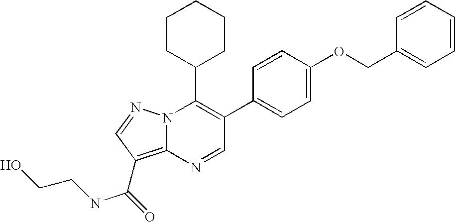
N1=CC(C2=CC=C(OCC3=CC=CC=C3)C=C2)=C(C2CCCCC2)N2C1=C(C(NCCO)=O)C=N2
